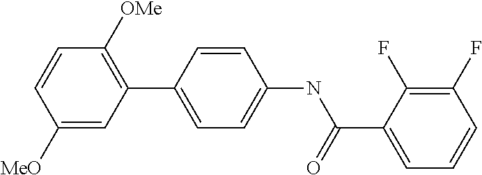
C1([MeO])=CC(C2=CC=C(NC(C3=CC=CC(F)=C3F)=O)C=C2)=C([OMe])C=C1
